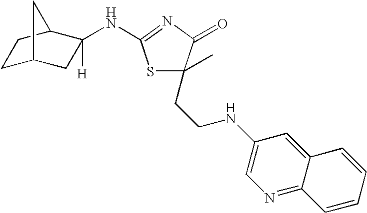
C1C2CC(NC3=NC(=O)C(CCNC4=CN=C5C(=C4)C=CC=C5)(C)S3)([H])C(C1)C2
